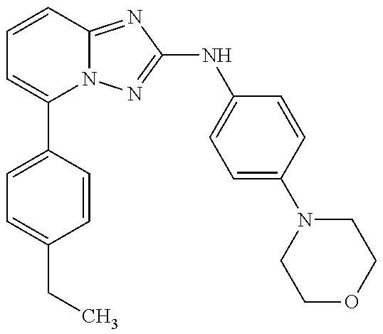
C1(C2=CC=C(CC)C=C2)=CC=CC2=NC(NC3=CC=C(N4CCOCC4)C=C3)=NN12
